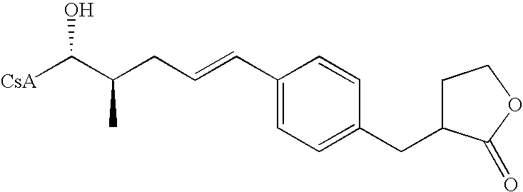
[CsA]C(C(CC=CC1=CC=C(CC2CCOC2=O)C=C1)C)O
